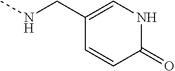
N(CC1=CNC(=O)C=C1)C
